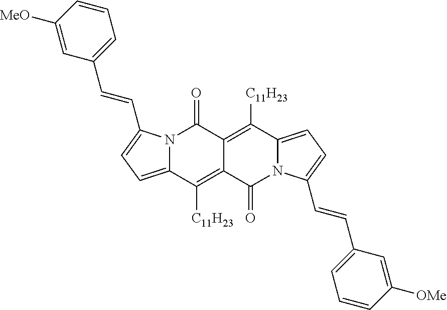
N12C(=CC=C1C=CC1=CC=CC([MeO])=C1)C([C11H23])=C1C(=C([C11H23])C3=CC=C(C=CC4=CC=CC([OMe])=C4)N3C1=O)C2=O
